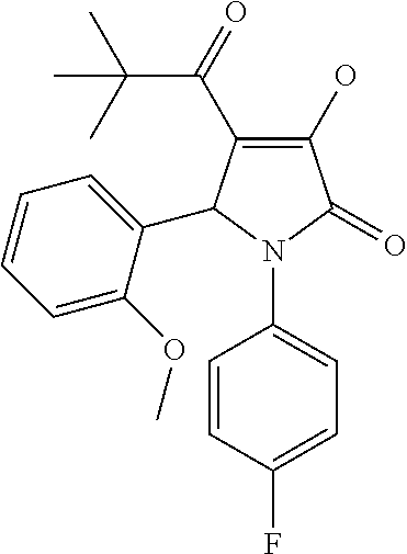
C1(O)=C(C(C(C)(C)C)=O)C(C2=CC=CC=C2OC)N(C2=CC=C(F)C=C2)C1=O
